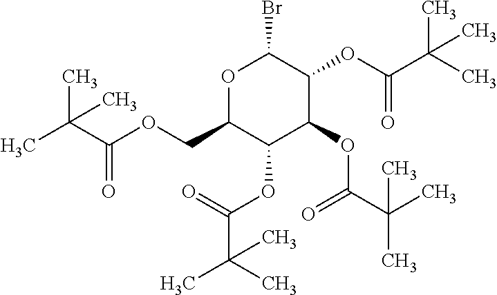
C(C)(C)(C(=O)OCC1C(OC(=O)C(C)(C)C)C(OC(=O)C(C)(C)C)C(OC(=O)C(C)(C)C)C(Br)O1)C
